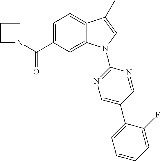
N1(C(C2=CC=C3C(=C2)N(C2=NC=C(C4=CC=CC=C4F)C=N2)C=C3C)=O)CCC1
